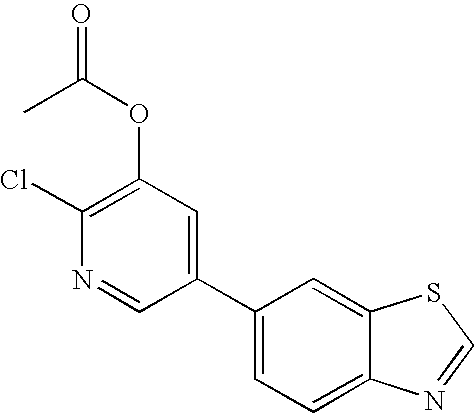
C1(Cl)=C(OC(=O)C)C=C(C2=CC=C3C(=C2)SC=N3)C=N1
